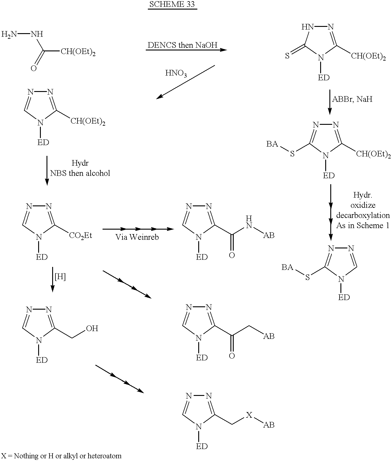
NNC([CH(OEt)2])=O.N1=C([CH(OEt)2])N([ED])C(=S)N1.N1=C([CH(OEt)2])N([ED])C=N1.N1=C([CH(OEt)2])N([ED])C(S[BA])=N1.N1=C([CO2Et])N([ED])C=N1.N1=C(C(N[AB])=O)N([ED])C=N1.N1=C(C(C[AB])=O)N([ED])C=N1.N1=CN([ED])C(S[BA])=N1.N1=C(CO)N([ED])C=N1.N1=C(C[X][AB])N([ED])C=N1
